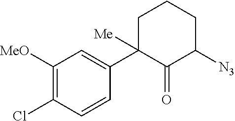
C1([MeO])=C(Cl)C=CC(C2([Me])C(=O)C([N3])CCC2)=C1
